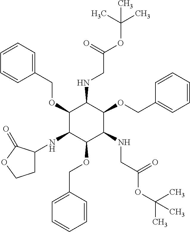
C1=CC=C(COC2C(NC3CCOC3=O)C(OCC3=CC=CC=C3)C(NCC(OC(C)(C)C)=O)C(OCC3=CC=CC=C3)C2NCC(OC(C)(C)C)=O)C=C1
